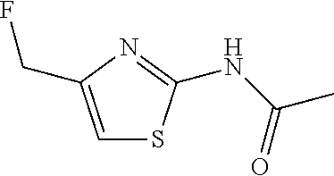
C1=C(CF)N=C(NC(=O)C)S1
